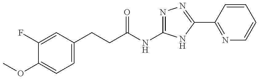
C(CC(NC1=NN=C(C2=NC=CC=C2)N1)=O)C1=CC=C(OC)C(F)=C1
